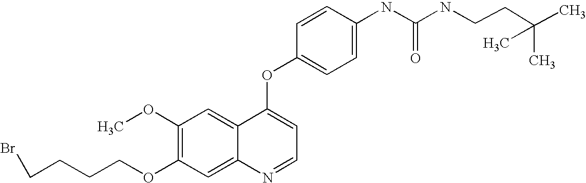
C1=CC(OC2=CC=NC3=CC(OCCCCBr)=C(OC)C=C23)=CC=C1NC(=O)NCCC(C)(C)C
